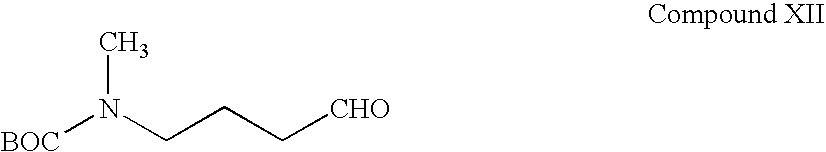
[BOC]N(CCC[CHO])C
